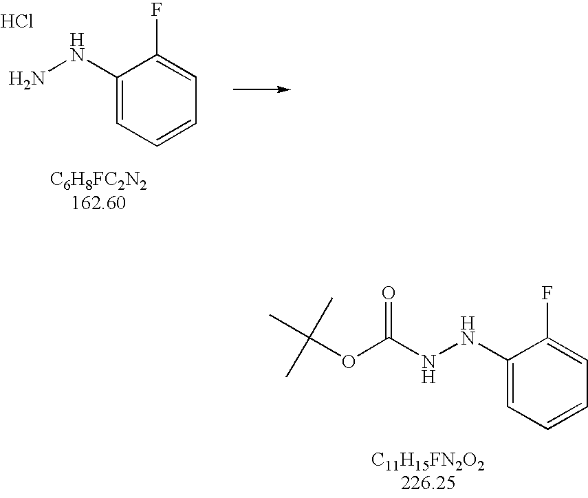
NNC1=CC=CC=C1F.Cl.[C6H8FC2N2162.60].C(NNC1=CC=CC=C1F)(OC(C)(C)C)=O.[C11H15FN2O2226.25]
